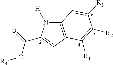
C12=C(C=C(C(=O)O[R4])N1[H])C([R1])=C([R2])C([R3])=C2
